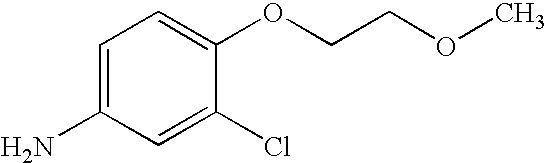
C1=C(N)C=C(Cl)C(OCCOC)=C1
